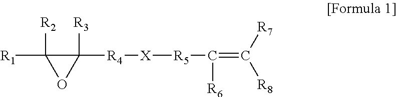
C1([R1])([R2])OC1([R3])[R4][X][R5]C([R6])=C([R7])[R8]
